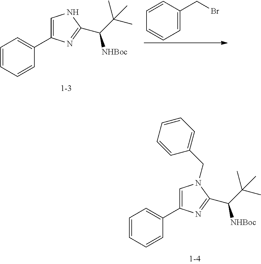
C1=CC=CC(C2=CN(CC3=CC=CC=C3)C(C(C(C)(C)C)[NHBoc])=N2)=C1.C1=CC=CC(C2=CNC(C(C(C)(C)C)[NHBoc])=N2)=C1.C1=CC(CBr)=CC=C1
